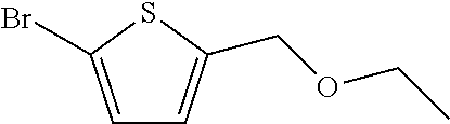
C1=C(Br)SC(COCC)=C1
